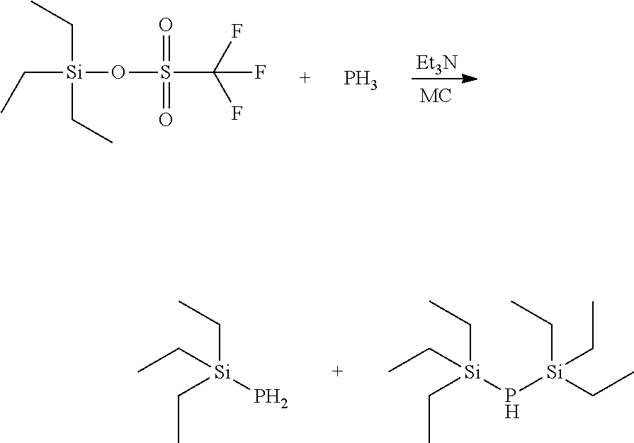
C([Si](CC)(CC)OS(=O)(=O)C(F)(F)F)C.[Et3N].P.C([Si](P)(CC)CC)C.C([Si](P[Si](CC)(CC)CC)(CC)CC)C
